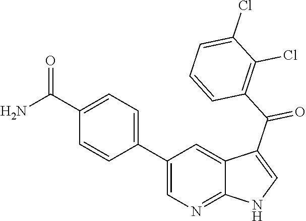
C1(C2=CC=C(C(N)=O)C=C2)=CN=C2C(=C1)C(C(C1=C(Cl)C(Cl)=CC=C1)=O)=CN2
